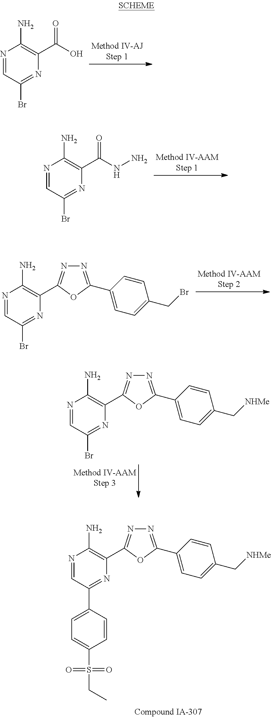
N1=CC(Br)=NC(C(O)=O)=C1N.N1=CC(Br)=NC(C(NN)=O)=C1N.N1=CC(Br)=NC(C2=NN=C(C3=CC=C(CBr)C=C3)O2)=C1N.N1=CC(Br)=NC(C2=NN=C(C3=CC=C(C[NHMe])C=C3)O2)=C1N.N1=CC(C2=CC=C(S(CC)(=O)=O)C=C2)=NC(C2=NN=C(C3=CC=C(C[NHMe])C=C3)O2)=C1N
